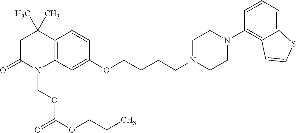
C12=C(C=C(OCCCCN3CCN(C4=C5C(=CC=C4)SC=C5)CC3)C=C1)N(COC(=O)OCCC)C(=O)CC2(C)C
